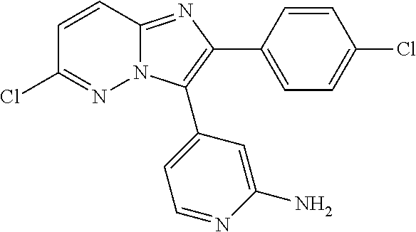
N1=C(Cl)C=CC2=NC(C3=CC=C(Cl)C=C3)=C(C3=CC=NC(N)=C3)N12
